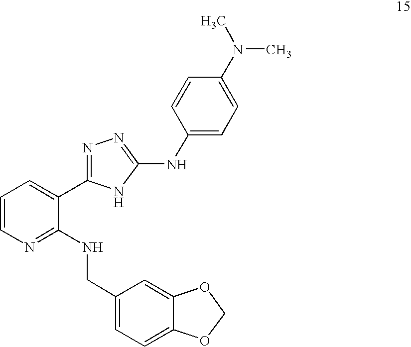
C1=CN=C(NCC2=CC=C3C(=C2)OCO3)C(C2=NN=C(NC3=CC=C(N(C)C)C=C3)N2)=C1
